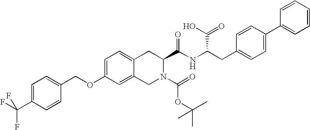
C1=C(C(F)(F)F)C=CC(COC2=CC=C3C(=C2)CN(C(=O)OC(C)(C)C)C(C(NC(CC2=CC=C(C4=CC=CC=C4)C=C2)C(O)=O)=O)C3)=C1
